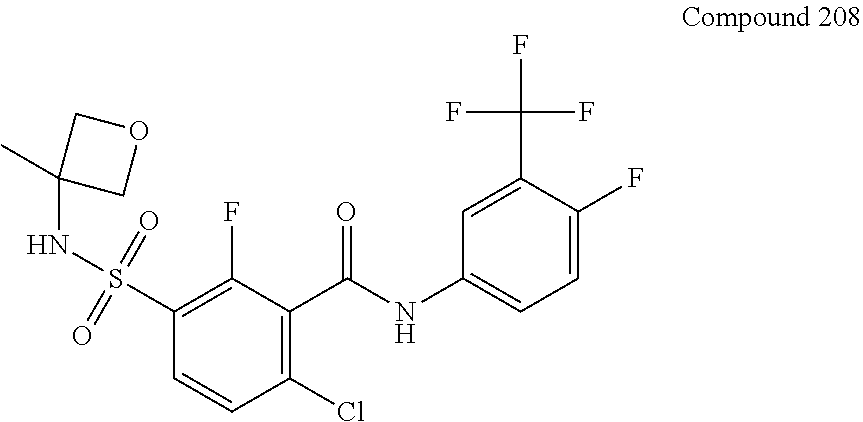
C1(C(NC2=CC=C(F)C(C(F)(F)F)=C2)=O)=C(Cl)C=CC(S(NC2(C)COC2)(=O)=O)=C1F
